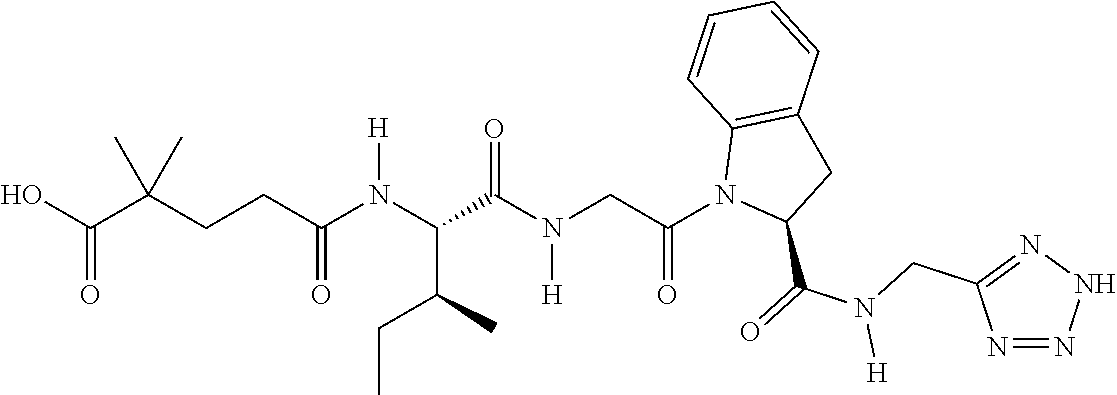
OC(C(CCC(N(C(C(N(CC(N1C(C(=O)N(CC2=NNN=N2)[H])CC2=C1C=CC=C2)=O)[H])=O)C(C)CC)[H])=O)(C)C)=O
